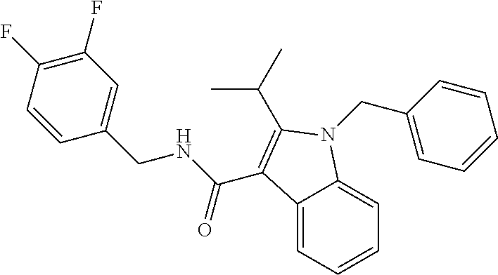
C12=CC=CC=C1N(CC1=CC=CC=C1)C(C(C)C)=C2C(NCC1=CC(F)=C(F)C=C1)=O
